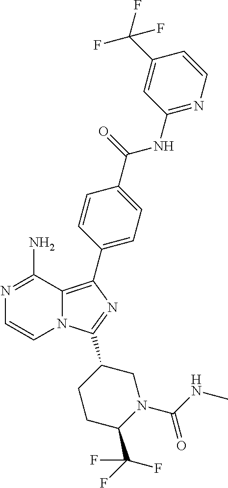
N12C(=C(C3=CC=C(C(=O)NC4=NC=CC(C(F)(F)F)=C4)C=C3)N=C1C1CCC(C(F)(F)F)N(C(NC)=O)C1)C(N)=NC=C2
